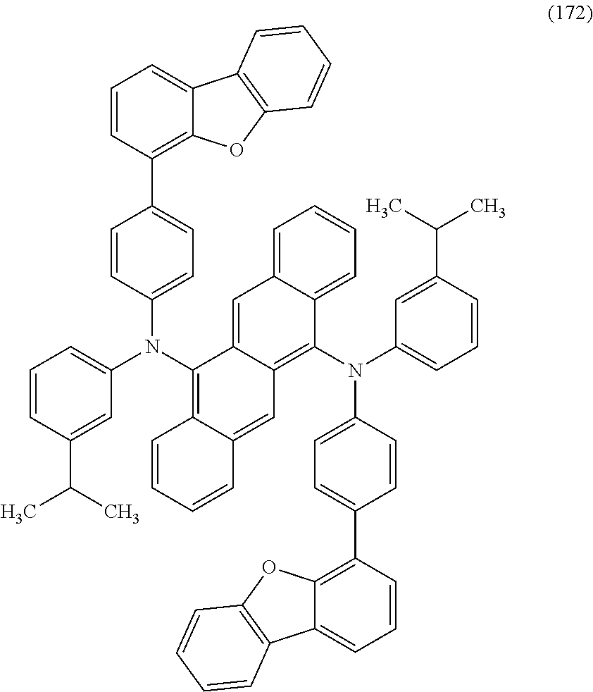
C12=CC3=CC=CC=C3C(N(C3=CC=CC(C(C)C)=C3)C3=CC=C(C4=C5C(=CC=C4)C4=C(O5)C=CC=C4)C=C3)=C1C=C1C(=C2N(C2=CC=CC(C(C)C)=C2)C2=CC=C(C3=C4C(=CC=C3)C3=C(O4)C=CC=C3)C=C2)C=CC=C1
